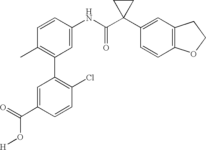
C1(NC(C2(C3=CC4=C(C=C3)OCC4)CC2)=O)=CC(C2=C(Cl)C=CC(C(O[H])=O)=C2)=C(C)C=C1
